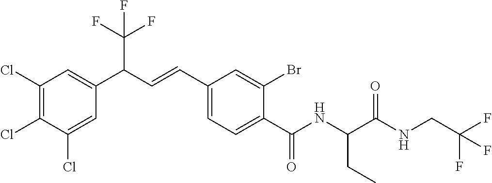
C1(Cl)=C(Cl)C(Cl)=CC(C(C=CC2=CC=C(C(NC(C(NCC(F)(F)F)=O)CC)=O)C(Br)=C2)C(F)(F)F)=C1
